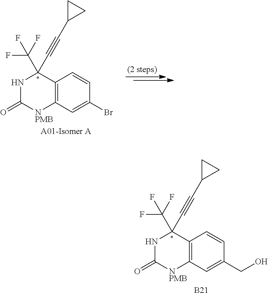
C12=C(C=C(CO)C=C1)[NPMB]C(=O)NC2(C#CC1CC1)C(F)(F)F.[B21].C12=C(C=C(Br)C=C1)[NPMB]C(=O)NC2(C#CC1CC1)C(F)(F)F.[A01-Isomer A]
